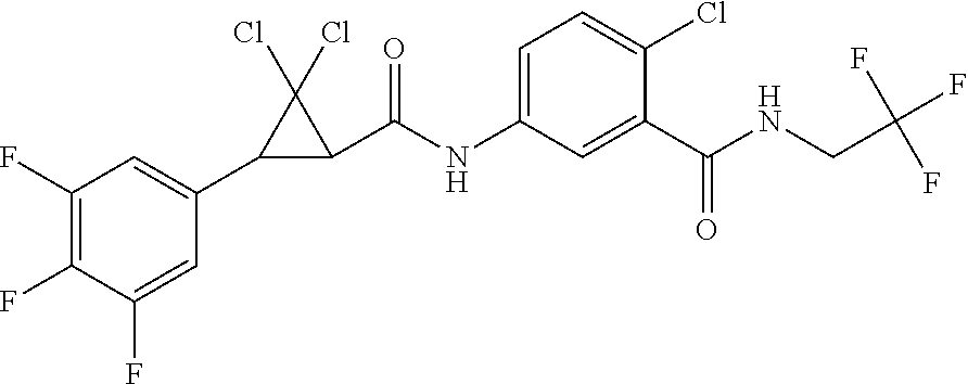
C1(F)=C(F)C=C(C2C(C(NC3=CC=C(Cl)C(C(NCC(F)(F)F)=O)=C3)=O)C2(Cl)Cl)C=C1F
